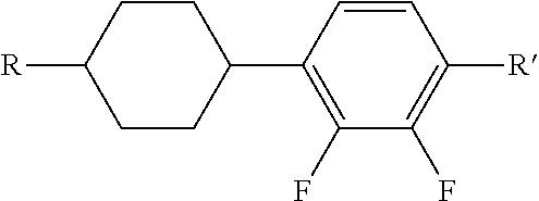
C1=CC(C2CCC([R])CC2)=C(F)C(F)=C1[R]
